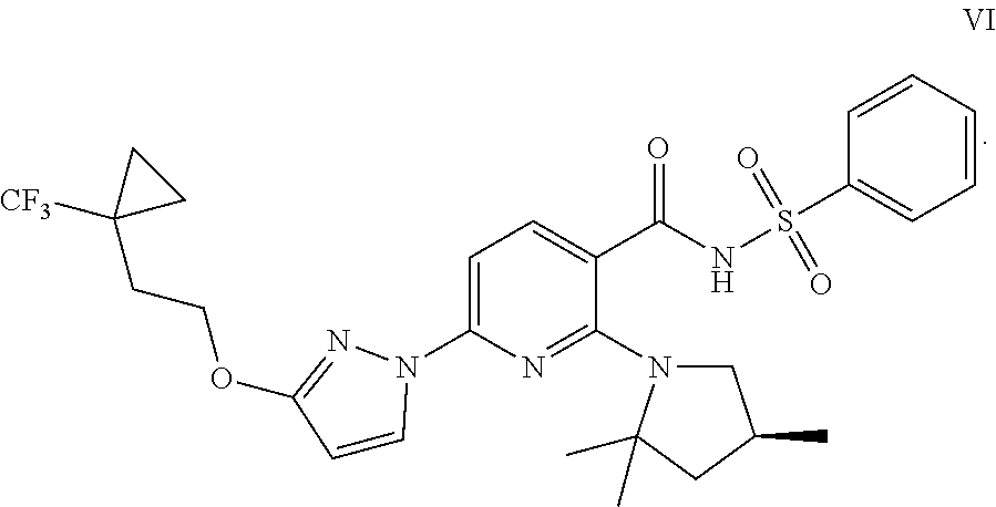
C1(N2CC(C)CC2(C)C)=NC(N2C=CC(OCCC3([CF3])CC3)=N2)=CC=C1C(NS(=O)(=O)C1=CC=CC=C1)=O
